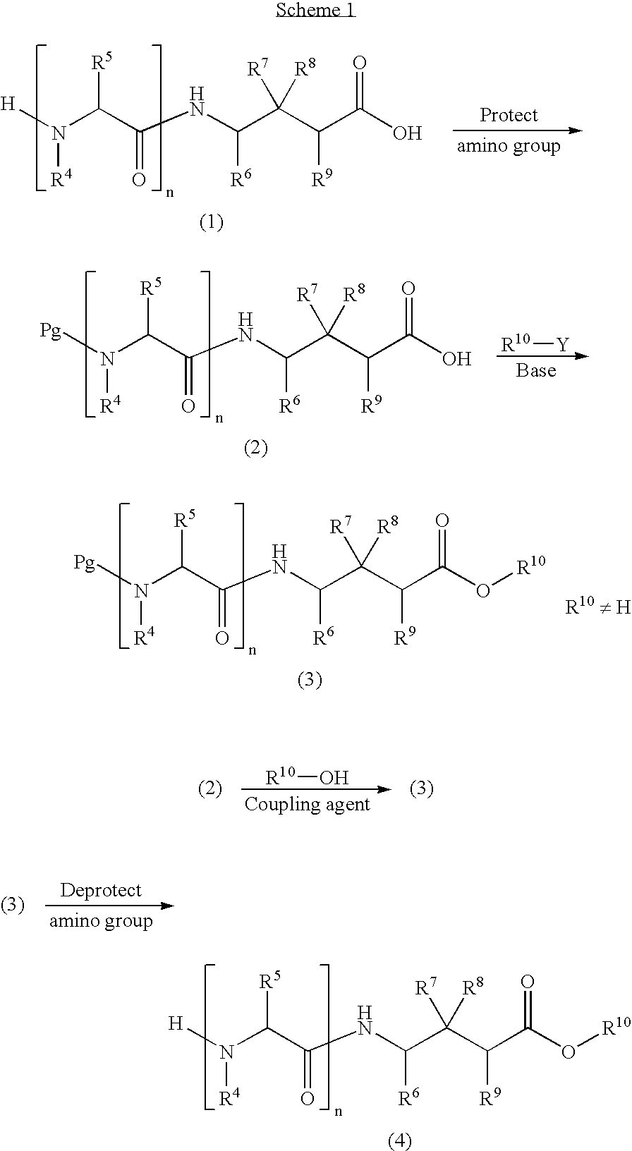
N(C(C(NC(C(C(C(O[R10])=O)[R9])([R7])[R8])[R6])=O)[R5])([H])[R4].N(C(C(NC(C(C(C(O)=O)[R9])([R7])[R8])[R6])=O)[R5])([H])[R4].N(C(C(NC(C(C(C(O[R10])=O)[R9])([R7])[R8])[R6])=O)[R5])([Pg])[R4].[R10]O.N(C(C(NC(C(C(C(O)=O)[R9])([R7])[R8])[R6])=O)[R5])([Pg])[R4].[R10][Y]
